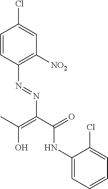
C1=CC(N=NC(C(=O)NC2=CC=CC=C2Cl)=C(C)O)=C([NO2])C=C1Cl
